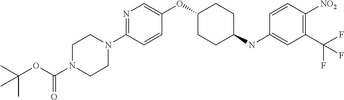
C1(OC2CCC(NC3=CC(C(F)(F)F)=C([NO2])C=C3)CC2)=CN=C(N2CCN(C(OC(C)(C)C)=O)CC2)C=C1
